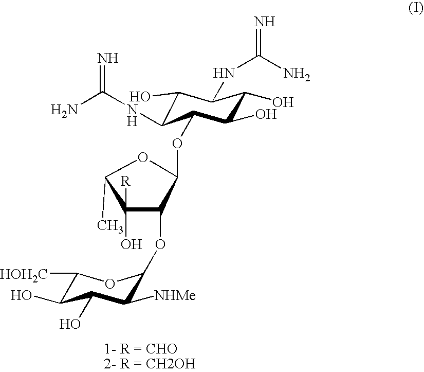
C1([R])(O)C(OC2C([NHMe])C(O)C(O)C([HOH2C])O2)C(OC2C(NC(N)=N)C(O)C(NC(N)=N)C(O)C2O)OC1C
